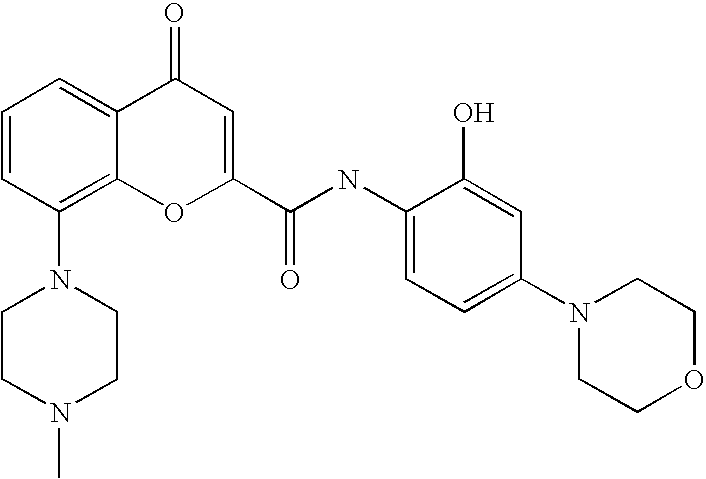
C1=CC(N2CCN(C)CC2)=C2C(=C1)C(=O)C=C(C(=O)NC1=CC=C(N3CCOCC3)C=C1O)O2
